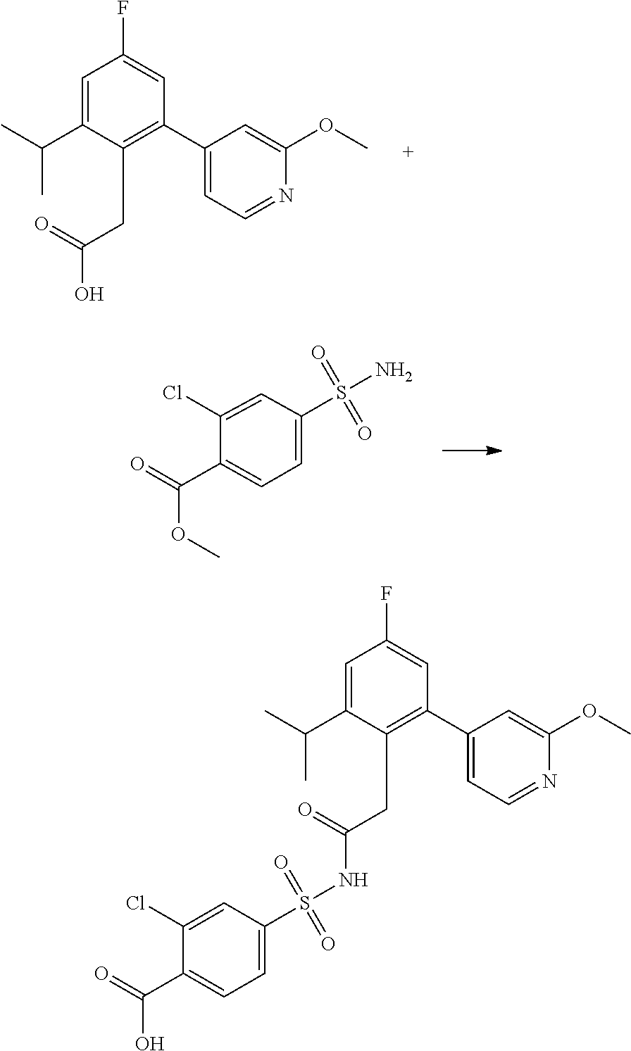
C1=C(OC)N=CC=C1C1=C(CC(=O)O)C(C(C)C)=CC(F)=C1.COC(C1=CC=C(S(=O)(=O)N)C=C1Cl)=O.S(=O)(=O)(NC(CC1=C(C2=CC=NC(OC)=C2)C=C(F)C=C1C(C)C)=O)C1=CC=C(C(O)=O)C(Cl)=C1
